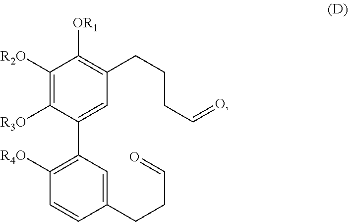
C1(C2=C([R4O])C=CC(CCC=O)=C2)=CC(CCCC=O)=C([OR1])C([R2O])=C1[R3O]
